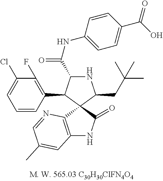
C1=CC(C2C(C(=O)NC3=CC=C(C(O)=O)C=C3)NC(CC(C)(C)C)C23C(=O)NC2=C3N=CC(C)=C2)=C(F)C(Cl)=C1
